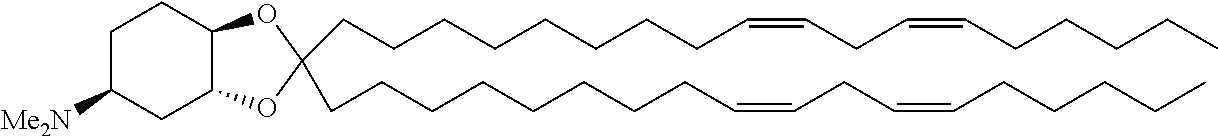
C1C([Me2N])CC2C(C1)OC(CCCCCCCCC=CCC=CCCCCC)(CCCCCCCCC=CCC=CCCCCC)O2
